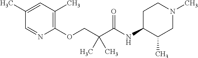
C1(C)=CC(C)=C(OCC(C(NC2C(C)CN(C)CC2)=O)(C)C)N=C1
